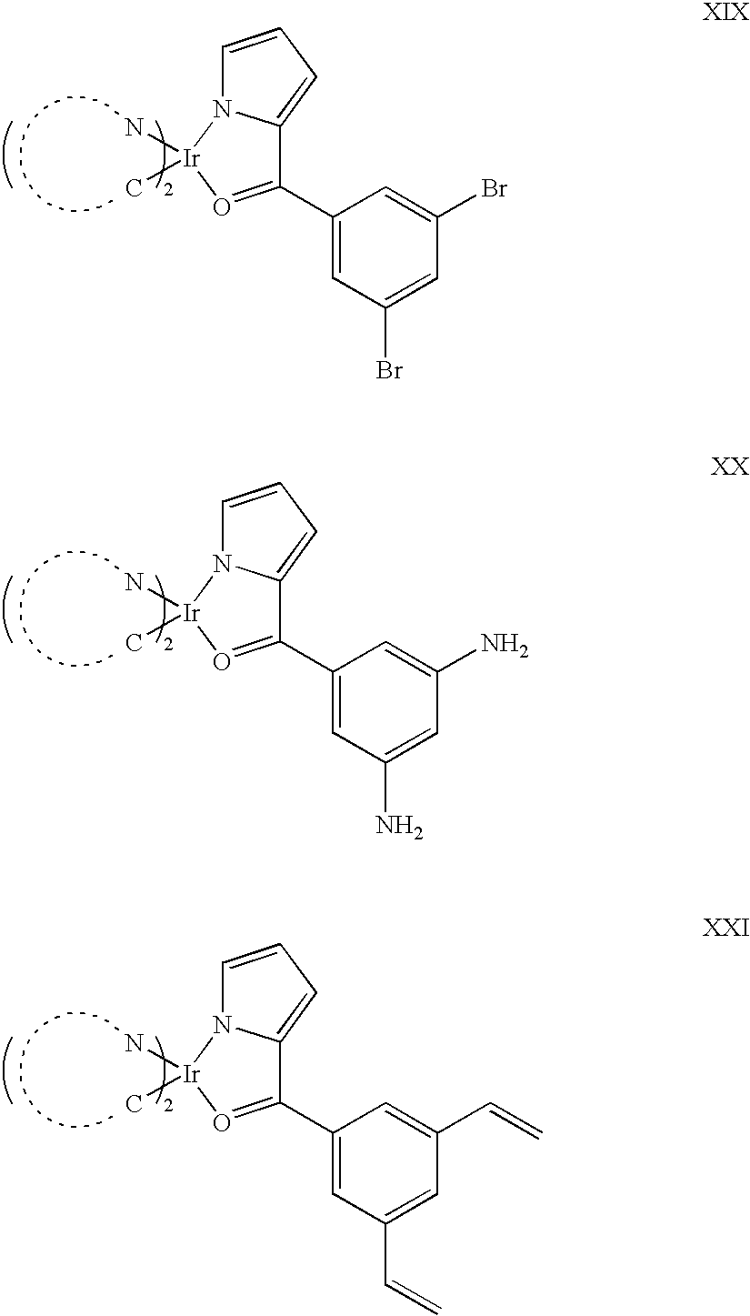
[Ir]1(N)(C)O=C(C2=CC(Br)=CC(Br)=C2)C2=CC=CN12.[Ir]1(N)(C)O=C(C2=CC(N)=CC(N)=C2)C2=CC=CN12.[Ir]1(N)(C)O=C(C2=CC(C=C)=CC(C=C)=C2)C2=CC=CN12
